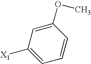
C1([X1])=CC=CC(OC)=C1
